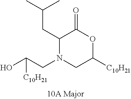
C1(CC(C)C)N(CC(O)[C10H21])CC([C10H21])OC1=O
